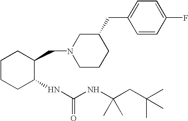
C1CCC(NC(NC(CC(C)(C)C)(C)C)=O)C(CN2CCCC(CC3=CC=C(F)C=C3)C2)C1
